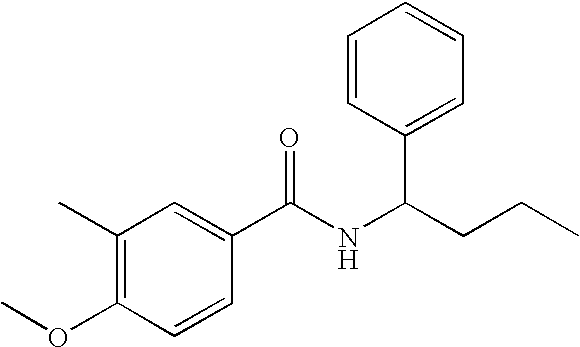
CCCC(NC(=O)C1=CC(C)=C(OC)C=C1)C1=CC=CC=C1
